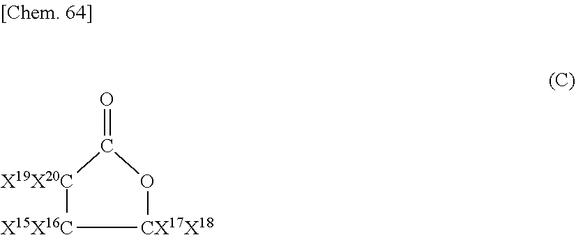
[X19X20C]1[X15X16C][CX17X18]OC1=O
